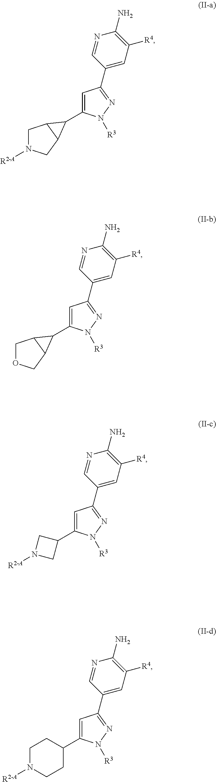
C1N([R2-A])CC2C1C2C1=CC(C2=CC([R4])=C(N)N=C2)=NN1[R3].C1OCC2C1C2C1=CC(C2=CC([R4])=C(N)N=C2)=NN1[R3].C1=C(C2CN([R2-A])C2)N([R3])N=C1C1=CC([R4])=C(N)N=C1.C1=C(C2CCN([R2-A])CC2)N([R3])N=C1C1=CC([R4])=C(N)N=C1
